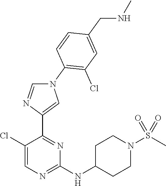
C1(Cl)=CN=C(NC2CCN(S(C)(=O)=O)CC2)N=C1C1=CN(C2=C(Cl)C=C(CNC)C=C2)C=N1
